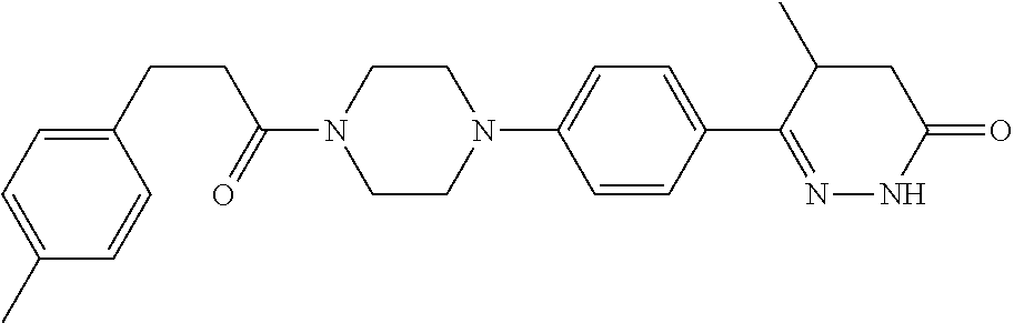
N1(C2=CC=C(C3=NNC(=O)CC3C)C=C2)CCN(C(=O)CCC2=CC=C(C)C=C2)CC1
